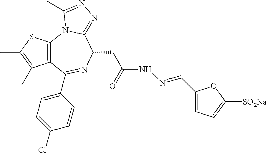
C12=C(SC(C)=C1C)N1C(=NN=C1C)C(CC(NN=CC1=CC=C([SO2Na])O1)=O)N=C2C1=CC=C(Cl)C=C1
